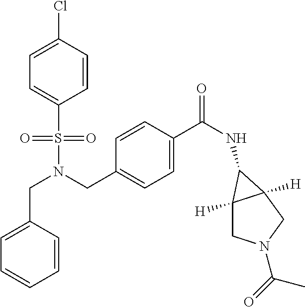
C(N(S(=O)(=O)C1=CC=C(Cl)C=C1)CC1=CC=C(C(NC2C3([H])CN(C(=O)C)CC32[H])=O)C=C1)C1=CC=CC=C1
